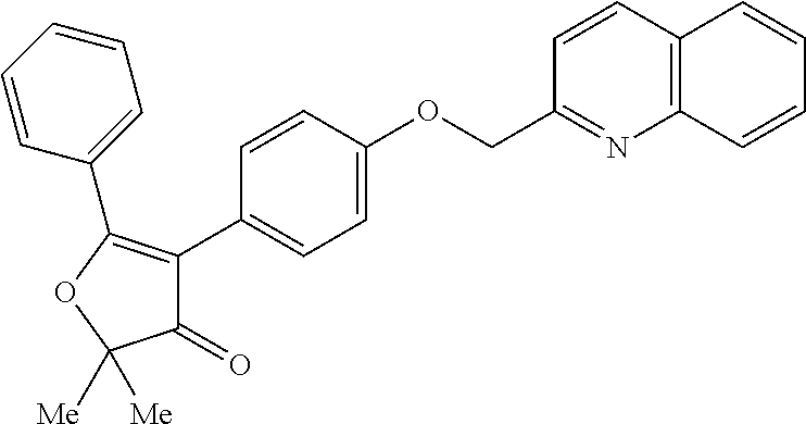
C12=C(C=CC(COC3=CC=C(C4=C(C5=CC=CC=C5)OC([Me])([Me])C4=O)C=C3)=N1)C=CC=C2
